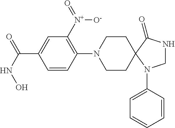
C1=CC(N2CCC3(CC2)N(C2=CC=CC=C2)CNC3=O)=C([N+]([O-])=O)C=C1C(=O)NO
